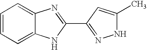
C1=C2C(=CC=C1)N=C(C1=NNC(C)=C1)N2
